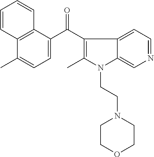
C12=C(C(C(C3=C(C)N(CCN4CCOCC4)C4=CN=CC=C34)=O)=CC=C1C)C=CC=C2
